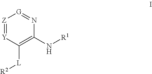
[Z]1=[Y]C([L][R2])=C(N[R1])N=[G]1
